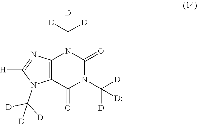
C12=C(C(=O)N(C([D])([D])[D])C(=O)N1C([D])([D])[D])N(C([D])([D])[D])C([H])=N2
